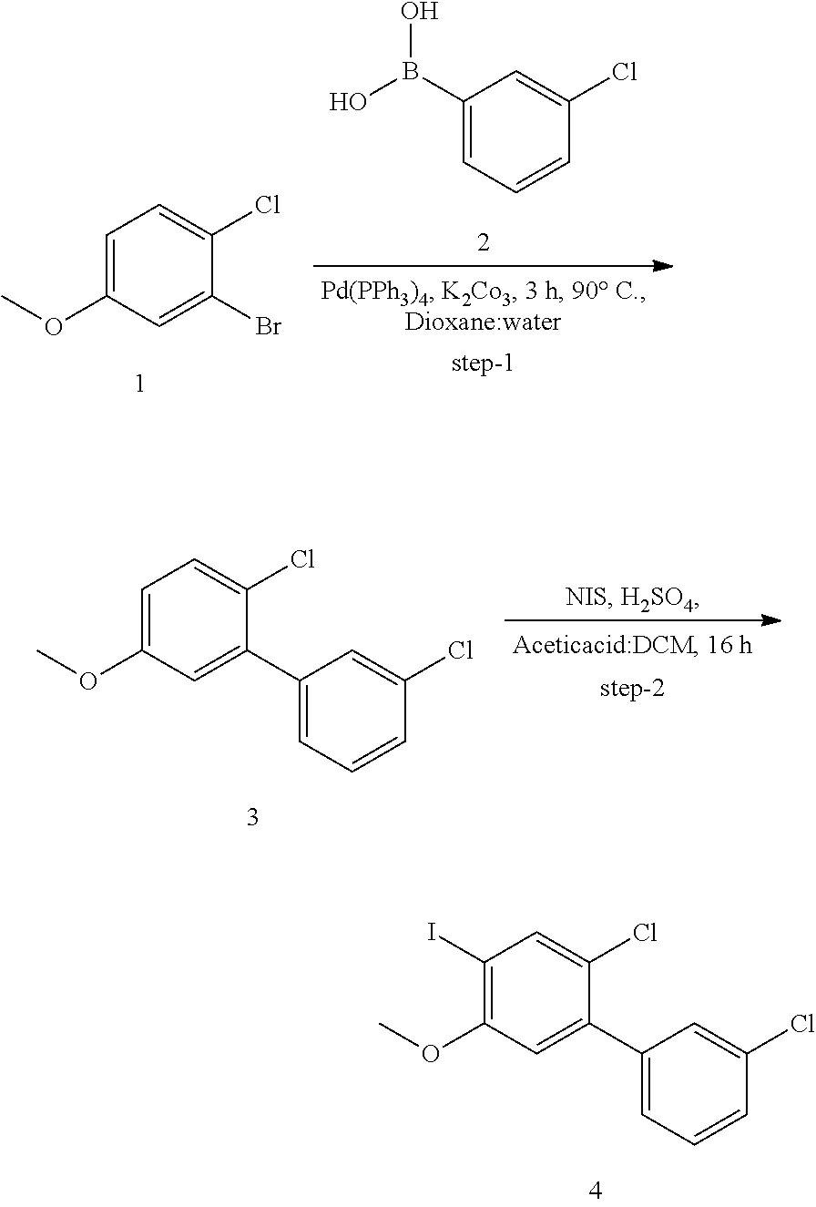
C1=C(OC)C=C(Br)C(Cl)=C1.C1(B(O)O)=CC=CC(Cl)=C1.C1=C(OC)C=C(C2=CC=CC(Cl)=C2)C(Cl)=C1.C1(I)=C(OC)C=C(C2=CC=CC(Cl)=C2)C(Cl)=C1
